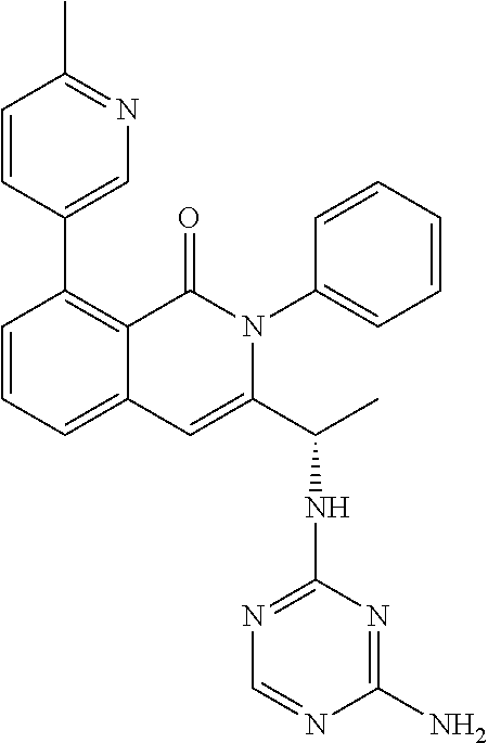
C1=CC=C2C(=C1C1=CN=C(C)C=C1)C(=O)N(C1=CC=CC=C1)C(C(C)NC1=NC=NC(N)=N1)=C2
